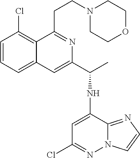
C1=CC=C2C(=C1Cl)C(CCN1CCOCC1)=NC(C(NC1=CC(Cl)=NN3C1=NC=C3)C)=C2
